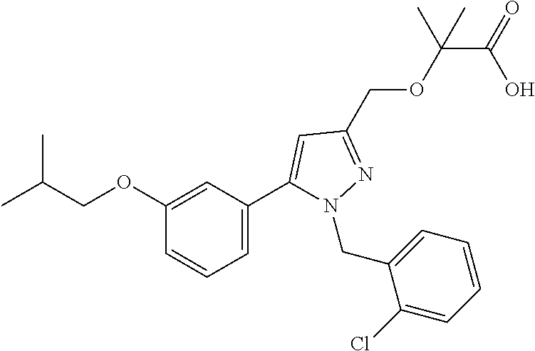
C(C(OCC1=NN(CC2=CC=CC=C2Cl)C(C2=CC=CC(OCC(C)C)=C2)=C1)(C)C)(=O)O
